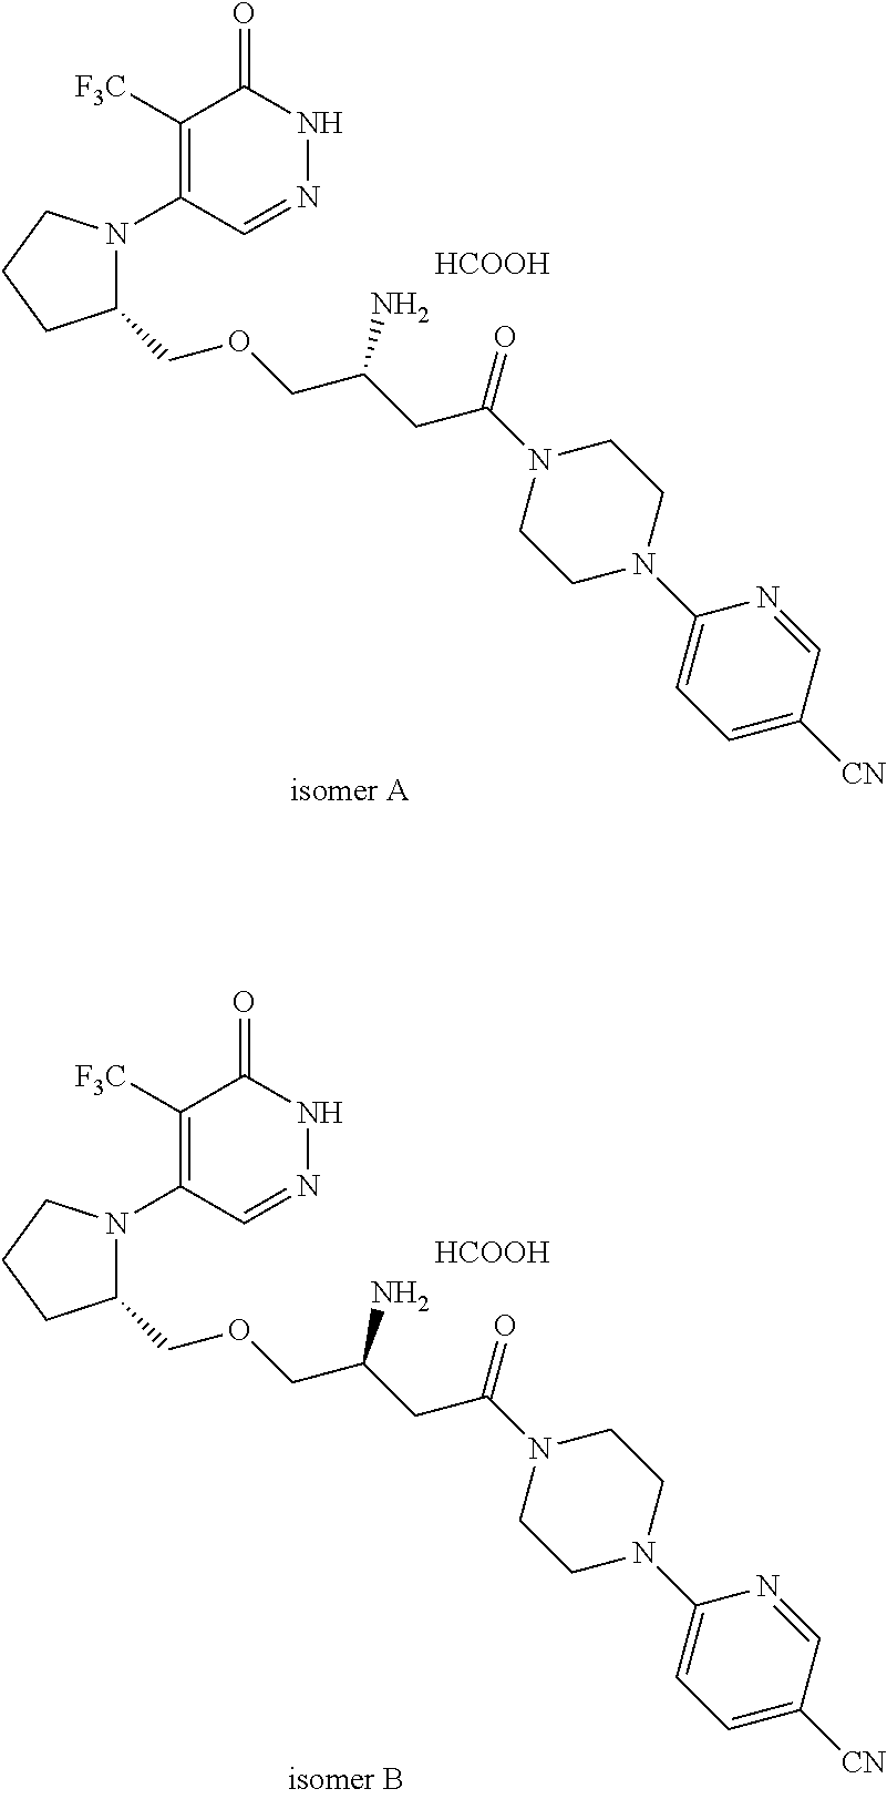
C1([F3C])=C(N2C(COCC(CC(=O)N3CCN(C4=CC=C([CN])C=N4)CC3)N)CCC2)C=NNC1=O.[HCOOH].C1([F3C])=C(N2C(COCC(CC(=O)N3CCN(C4=CC=C([CN])C=N4)CC3)N)CCC2)C=NNC1=O.[HCOOH]
